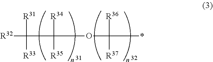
[R32]C(C(OC(*)([R36])[R37])([R34])[R35])([R31])[R33]
